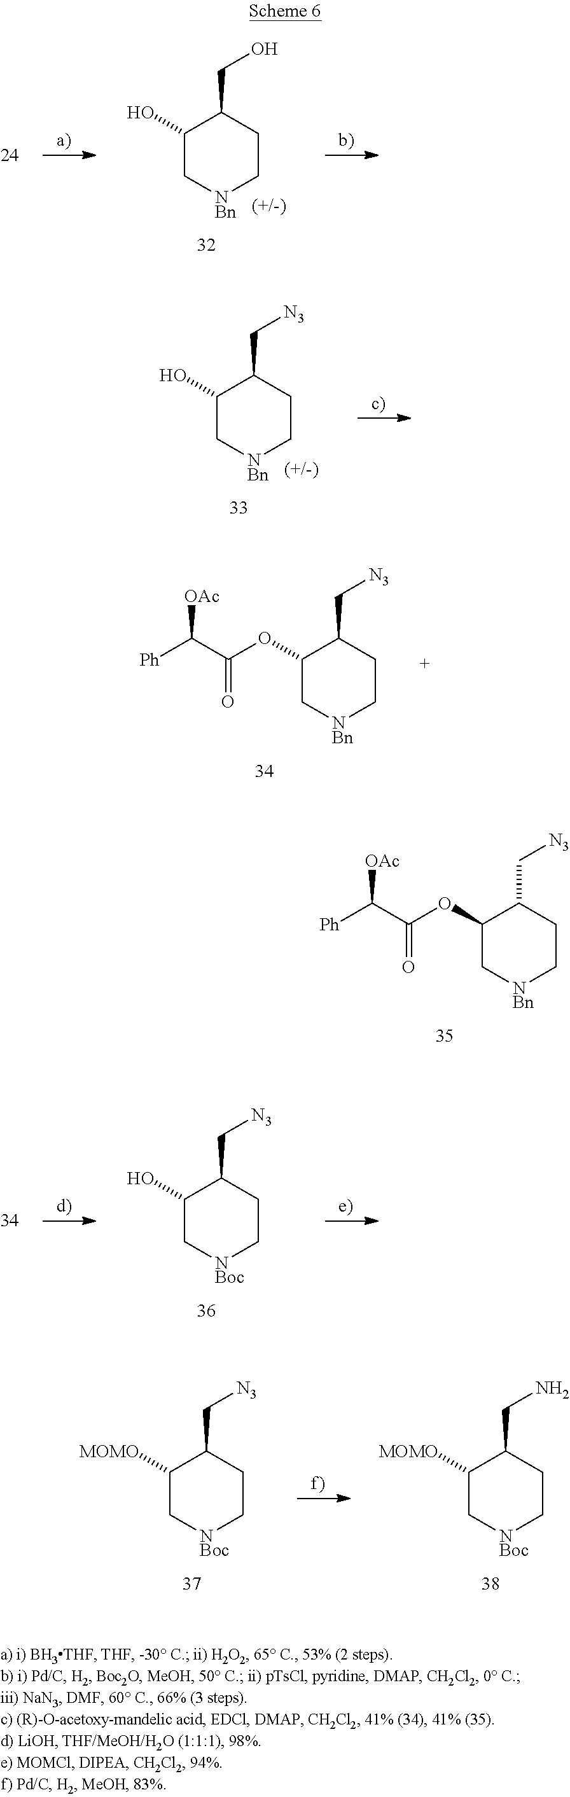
C1(OC(=O)C([Ph])[OAc])C[NBn]CCC1C[N3].C1(O)C[NBn]CCC1CO.C1(O)C[NBn]CCC1C[N3].C1(OC(=O)C([Ph])[OAc])C[NBn]CCC1C[N3].C1(O)C[NBoc]CCC1C[N3].C1([MOMO])C[NBoc]CCC1C[N3].C1([MOMO])C[NBoc]CCC1CN
